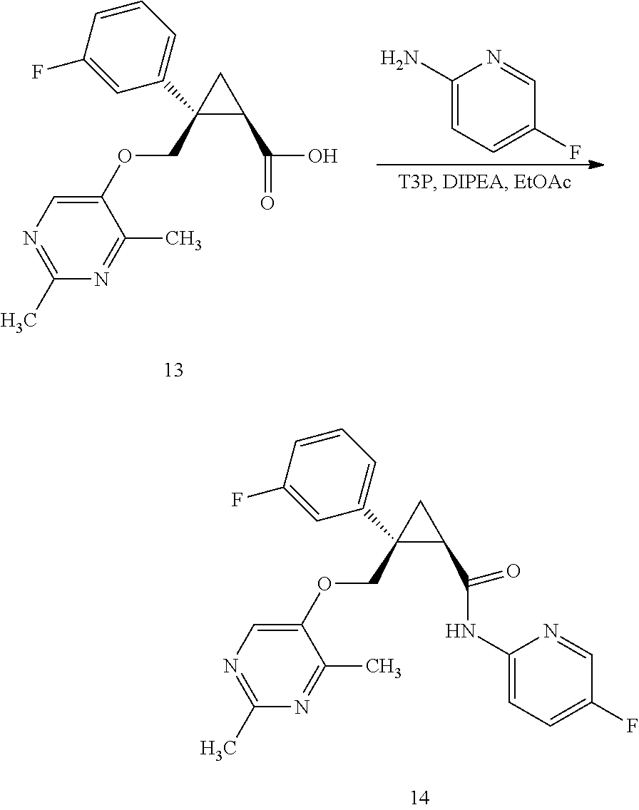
C1=CC=C(C2(COC3=CN=C(C)N=C3C)CC2C(NC2=CC=C(F)C=N2)=O)C=C1F.C1=CC=C(C2(COC3=CN=C(C)N=C3C)CC2C(O)=O)C=C1F.C1(N)=CC=C(F)C=N1
